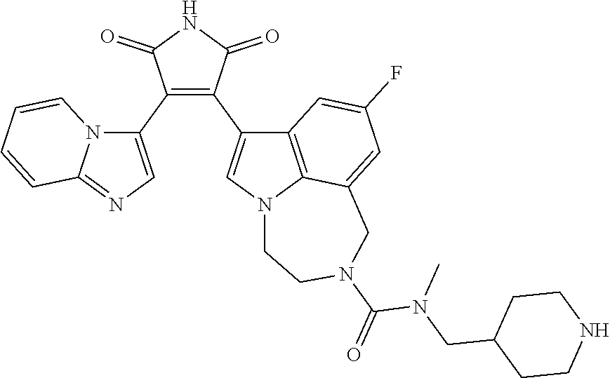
C1(C2=CN=C3N2C=CC=C3)=C(C2=CN3C4=C2C=C(F)C=C4CN(C(N(CC2CCNCC2)C)=O)CC3)C(=O)NC1=O
